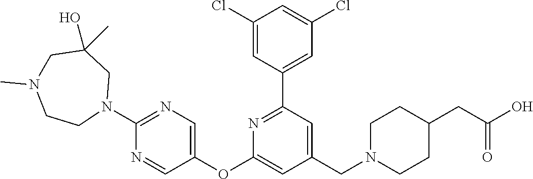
C1(Cl)=CC(C2=NC(OC3=CN=C(N4CC(O)(C)CN(C)CC4)N=C3)=CC(CN3CCC(CC(O)=O)CC3)=C2)=CC(Cl)=C1
